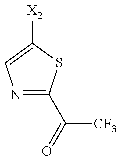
N1=C(C([CF3])=O)SC([X2])=C1
